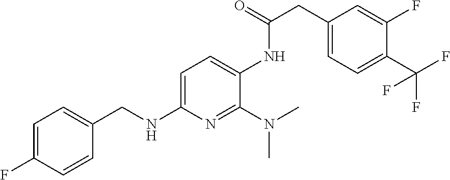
C1(CC(=O)NC2=CC=C(NCC3=CC=C(F)C=C3)N=C2N(C)C)=CC=C(C(F)(F)F)C(F)=C1
